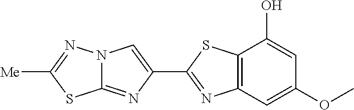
C12=C(C=C(OC)C=C1O)N=C(C1=CN3C(=N1)SC([Me])=N3)S2
